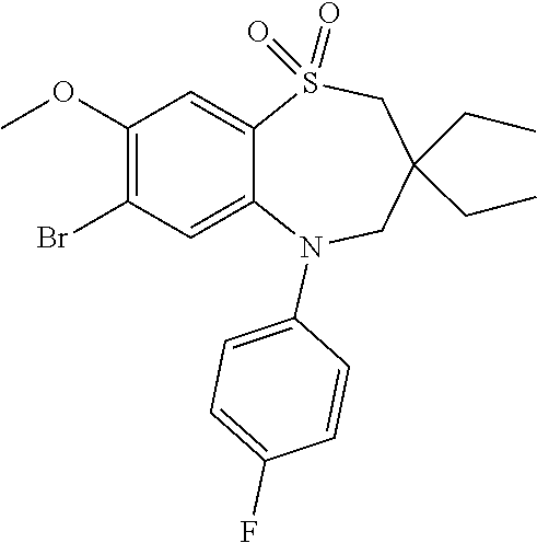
C1=C2S(=O)(=O)CC(CC)(CC)CN(C3=CC=C(F)C=C3)C2=CC(Br)=C1OC
